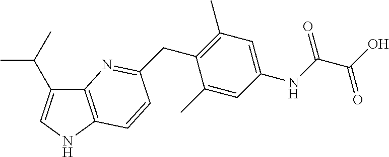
C12=C(NC=C1C(C)C)C=CC(CC1=C(C)C=C(NC(=O)C(O)=O)C=C1C)=N2
